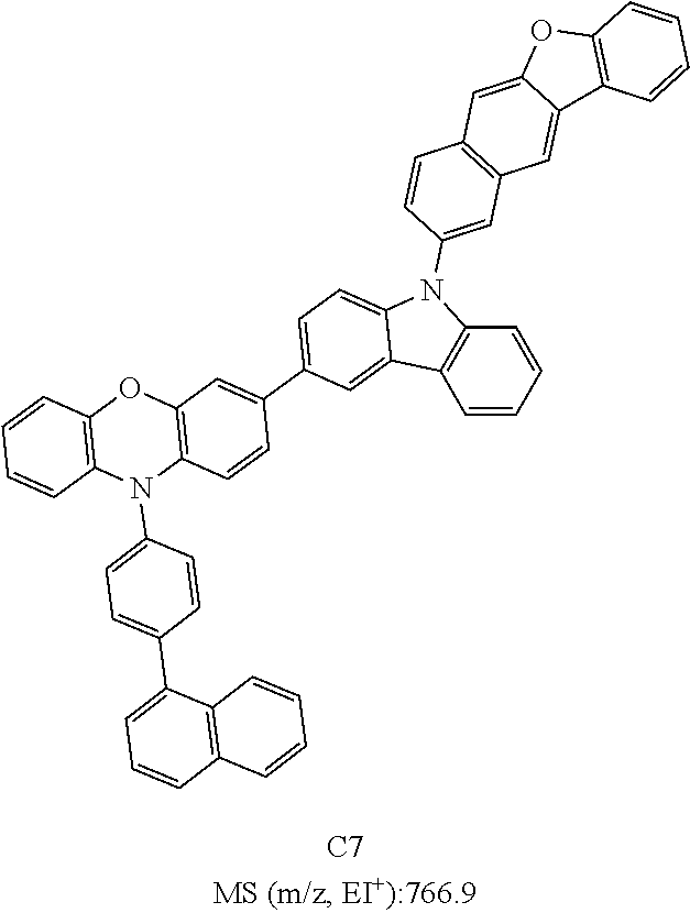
C1=CC=CC2=C1C1=CC(C3=CC4=C(C=C3)N(C3=CC=C(C5=CC=CC6=C5C=CC=C6)C=C3)C3=C(O4)C=CC=C3)=CC=C1N2C1=CC2=C(C=C1)C=C1C(=C2)C2=C(O1)C=CC=C2
